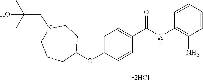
C1=CC=CC(N)=C1NC(C1=CC=C(OC2CCN(CC(C)(C)O)CCC2)C=C1)=O
